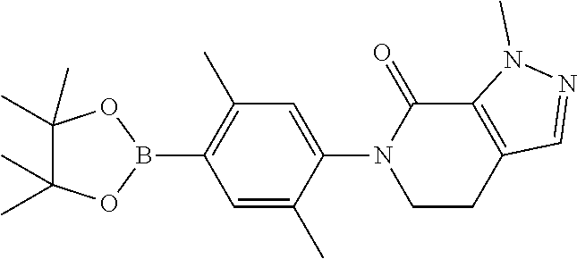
N1(C2=CC(C)=C(B3OC(C)(C)C(C)(C)O3)C=C2C)CCC2=C(C1=O)N(C)N=C2
